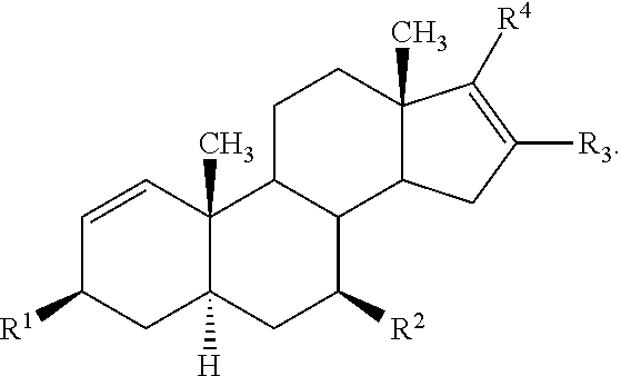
C1=CC2(C)C([H])(CC1[R1])CC([R2])C1C2CCC2(C)C1CC([R3])=C2[R4]
